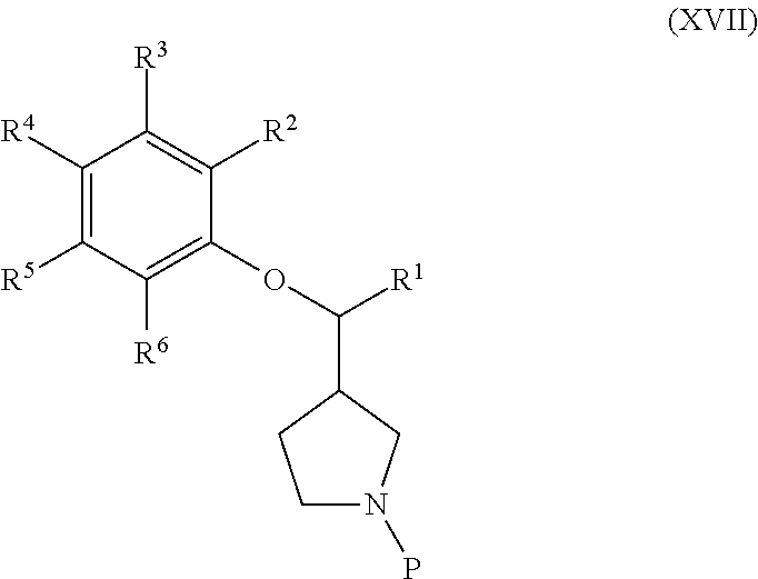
C1([R4])=C([R5])C([R6])=C(OC([R1])C2CN(P)CC2)C([R2])=C1[R3]
